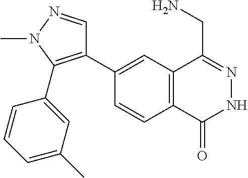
C1(C2=C(C3=CC(C)=CC=C3)N(C)N=C2)=CC2=C(C=C1)C(=O)NN=C2CN
